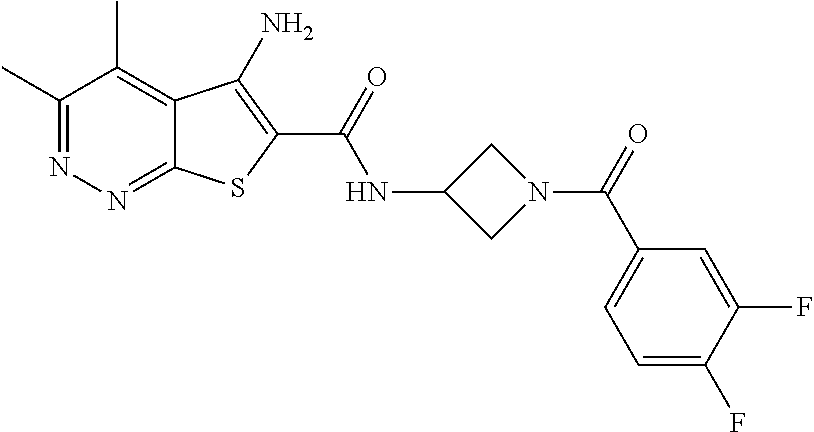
C1(C)=NN=C2C(=C1C)C(N)=C(C(=O)NC1CN(C(=O)C3=CC=C(F)C(F)=C3)C1)S2
